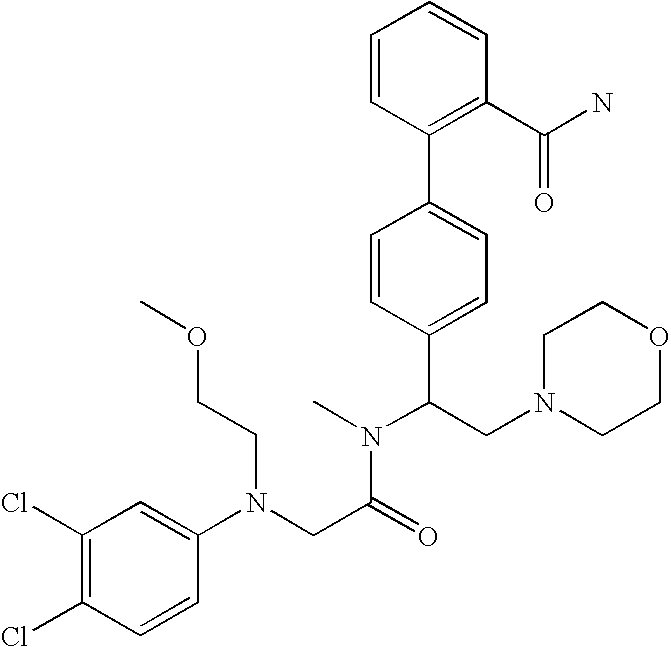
C1(Cl)=C(Cl)C=C(N(CC(=O)N(C(C2=CC=C(C3=C(C(N)=O)C=CC=C3)C=C2)CN2CCOCC2)C)CCOC)C=C1
